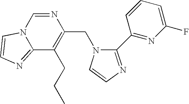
N1=CN2C(=NC=C2)C(CCC)=C1CN1C(C2=NC(F)=CC=C2)=NC=C1
